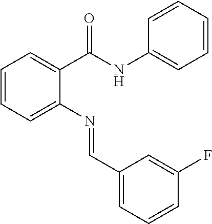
C1=CC=C(N=CC2=CC=CC(F)=C2)C(C(NC2=CC=CC=C2)=O)=C1
